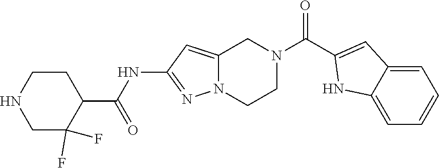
N(C1=NN2C(=C1)CN(C(C1=CC3=CC=CC=C3N1)=O)CC2)C(C1C(F)(F)CNCC1)=O
